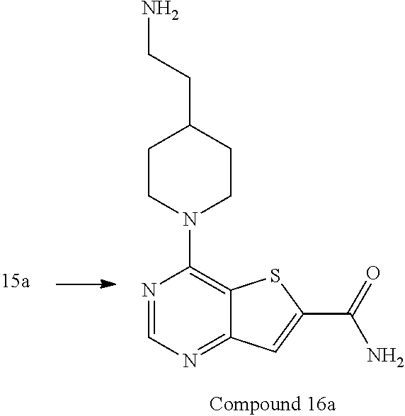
C1CN(C2=C3C(=NC=N2)C=C(C(=O)N)S3)CCC1CCN
